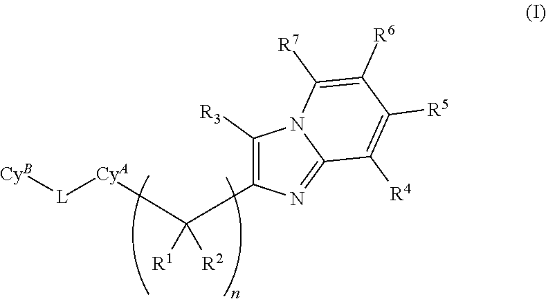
[CyB][L][CyA]C(C1=C([R3])N2C(=N1)C([R4])=C([R5])C([R6])=C2[R7])([R1])[R2]
